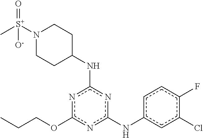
C1C(Nc2nc(Nc3ccc(F)c(Cl)c3)nc(OCCC)n2)CCN([S+](=O)(C)[O-])C1
